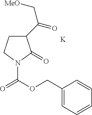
C1(C(=O)C[MeO])CCN(C(OCC2=CC=CC=C2)=O)C1=O.[K]
